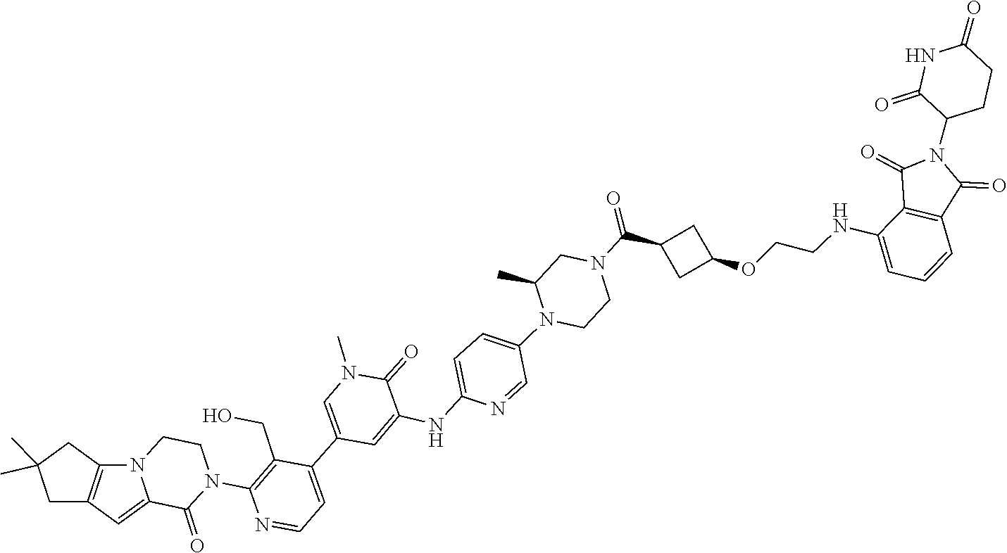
N12CCN(C3=C(CO)C(C4=CN(C)C(=O)C(NC5=CC=C(N6C(C)CN(C(C7CC(OCCNC8=CC=CC9=C8C(=O)N(C8C(=O)NC(=O)CC8)C9=O)C7)=O)CC6)C=N5)=C4)=CC=N3)C(=O)C1=CC1=C2CC(C)(C)C1
